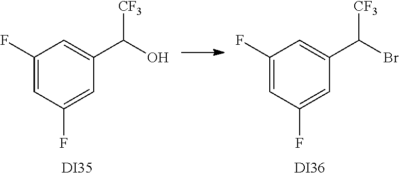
C1=C(F)C=C(C(O)[CF3])C=C1F.C1=C(F)C=C(C(Br)[CF3])C=C1F.[DI35].[DI36]
